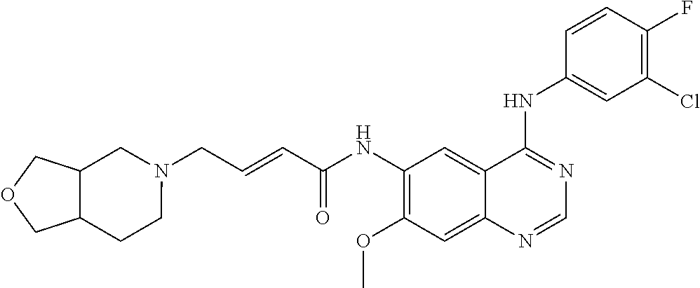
C(C=CC(NC1=C(OC)C=C2C(=C1)C(NC1=CC(Cl)=C(F)C=C1)=NC=N2)=O)N1CC2C(CC1)COC2
